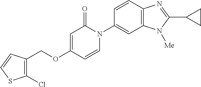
C(OC1=CC(=O)N(C2=CC3=C(C=C2)N=C(C2CC2)N3[Me])C=C1)C1=C(Cl)SC=C1
